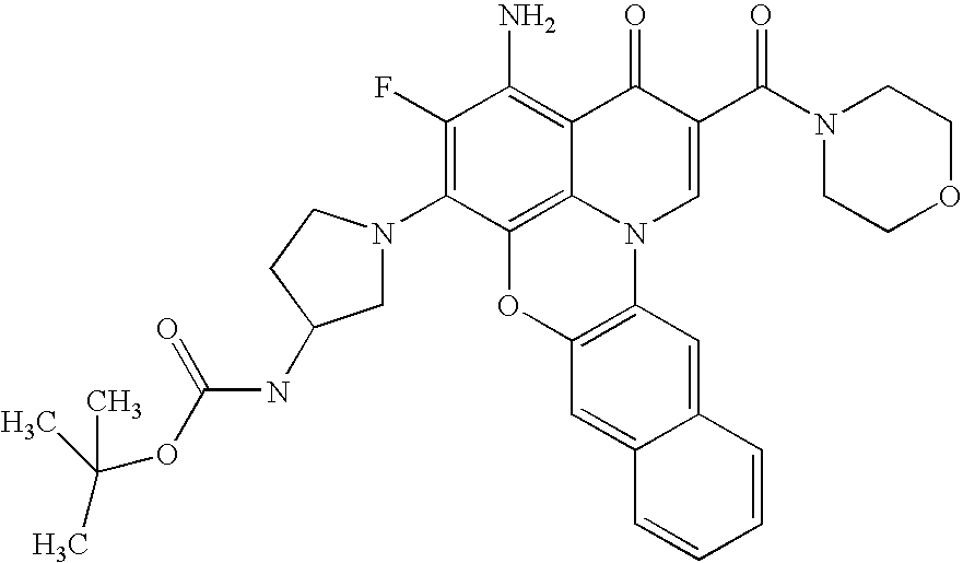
C1(F)=C(N2CC(NC(OC(C)(C)C)=O)CC2)C2=C3C(=C1N)C(=O)C(C(N1CCOCC1)=O)=CN3C1=C(O2)C=C2C(=C1)C=CC=C2
